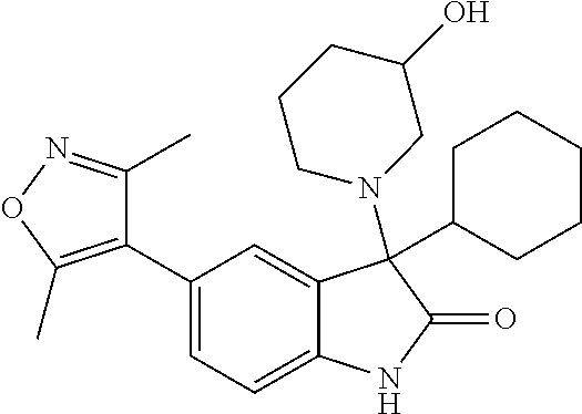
C1=C(C2=C(C)ON=C2C)C=C2C(=C1)NC(=O)C2(N1CC(O)CCC1)C1CCCCC1
